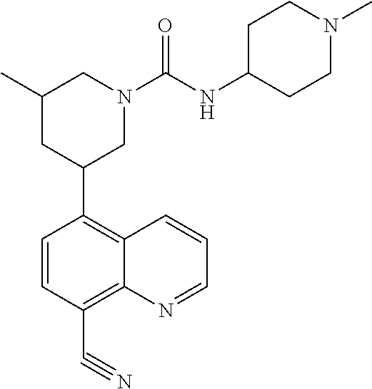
C1(C2CN(C(NC3CCN(C)CC3)=O)CC(C)C2)=C2C(=C(C#N)C=C1)N=CC=C2
